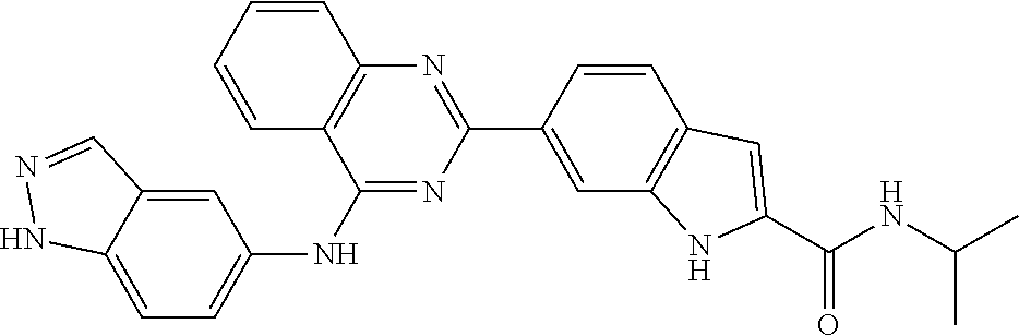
C1(NC2=CC=C3C(=C2)C=NN3)=NC(C2=CC3=C(C=C2)C=C(C(NC(C)C)=O)N3)=NC2=C1C=CC=C2
